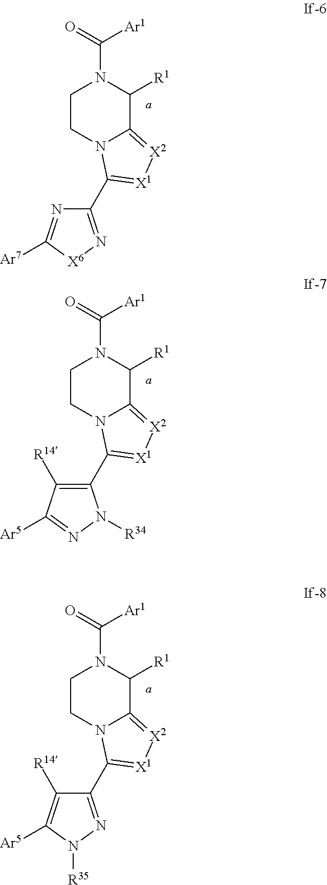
C1CN2C(=[X2][X1]=C2C2=N[X6]C([Ar7])=N2)C([R1])N1C([Ar1])=O.C1CN2C(=[X2][X1]=C2C2=C([R14])C([Ar5])=NN2[R34])C([R1])N1C([Ar1])=O.C1CN2C(=[X2][X1]=C2C2=NN([R35])C([Ar5])=C2[R14])C([R1])N1C([Ar1])=O
